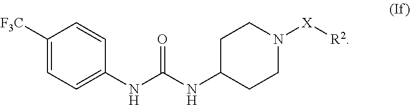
C1=C(NC(NC2CCN([X][R2])CC2)=O)C=CC([F3C])=C1
